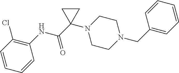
C(=O)(C1(N2CCN(CC3=CC=CC=C3)CC2)CC1)NC1=C(Cl)C=CC=C1
